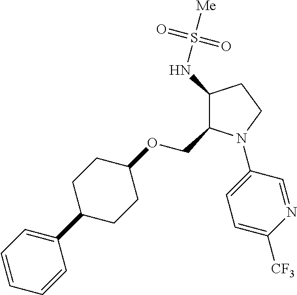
C1(NS([Me])(=O)=O)C(COC2CCC(C3=CC=CC=C3)CC2)N(C2=CC=C([CF3])N=C2)CC1
